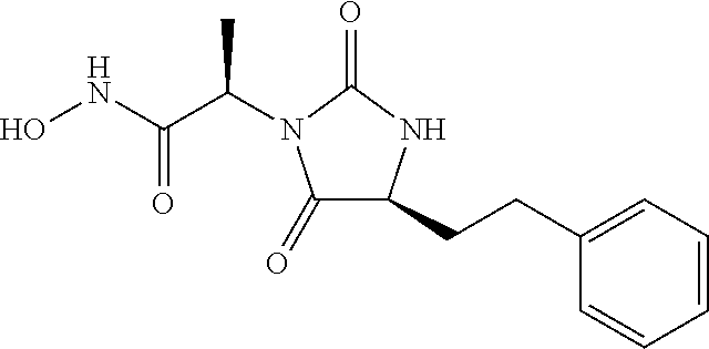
ONC(C(C)N1C(=O)C(CCC2=CC=CC=C2)NC1=O)=O
